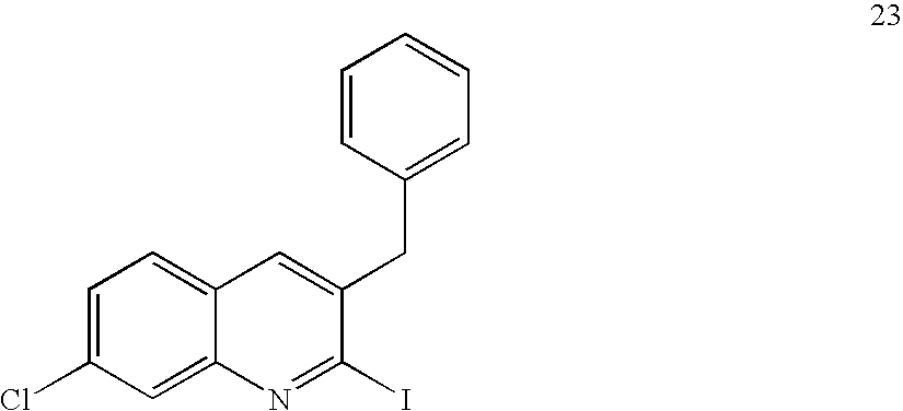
C1=C(Cl)C=C2C(=C1)C=C(CC1=CC=CC=C1)C(I)=N2
